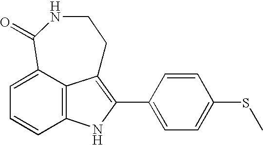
C12=C3C(=CC=C1)C(=O)NCCC3=C(C1=CC=C(SC)C=C1)N2
